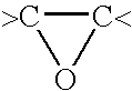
[C<]1[>C]O1
